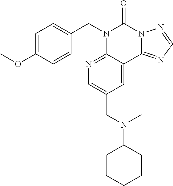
C1=C(OC)C=CC(CN2C3=NC=C(CN(C)C4CCCCC4)C=C3C3=NC=NN3C2=O)=C1
